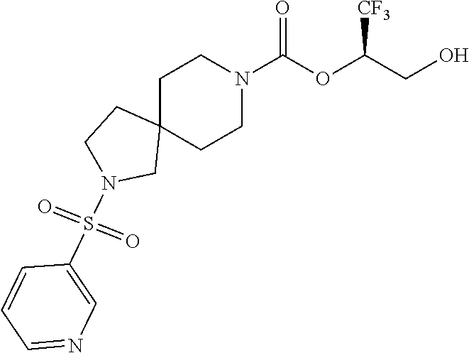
C1C2(CCN(C(OC(CO)[CF3])=O)C1)CCN(S(=O)(=O)C1=CN=CC=C1)C2
